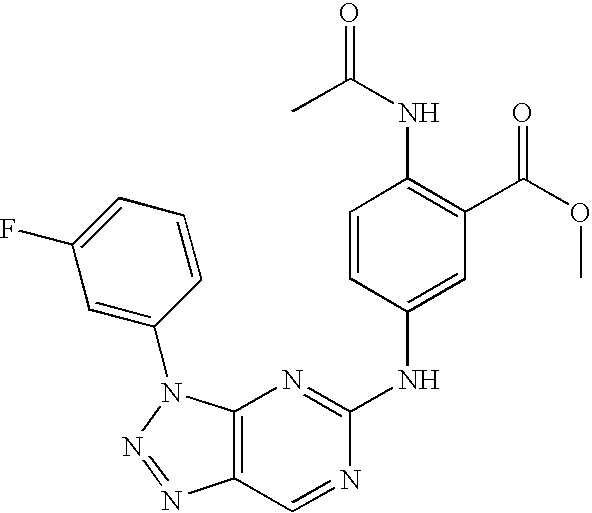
C12=C(N(C3=CC(F)=CC=C3)N=N1)N=C(NC1=CC(C(OC)=O)=C(NC(=O)C)C=C1)N=C2
